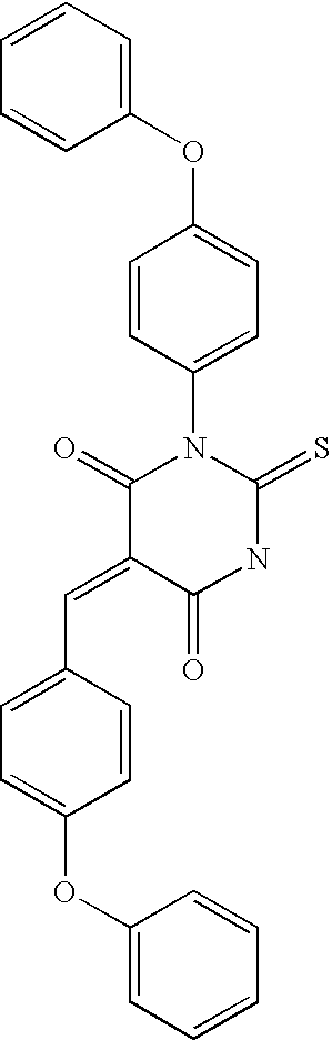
O=C1C(=CC2=CC=C(OC3=CC=CC=C3)C=C2)C(=O)NC(=S)N1C1=CC=C(OC2=CC=CC=C2)C=C1
